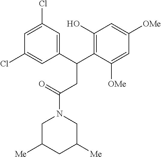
C1C([Me])CC([Me])CN1C(=O)CC(C1=C(O)C=C([OMe])C=C1[OMe])C1=CC(Cl)=CC(Cl)=C1
